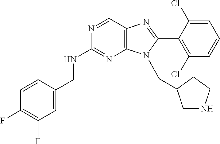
C1=C(CNC2=NC3=C(C=N2)N=C(C2=C(Cl)C=CC=C2Cl)N3CC2CNCC2)C=CC(F)=C1F
